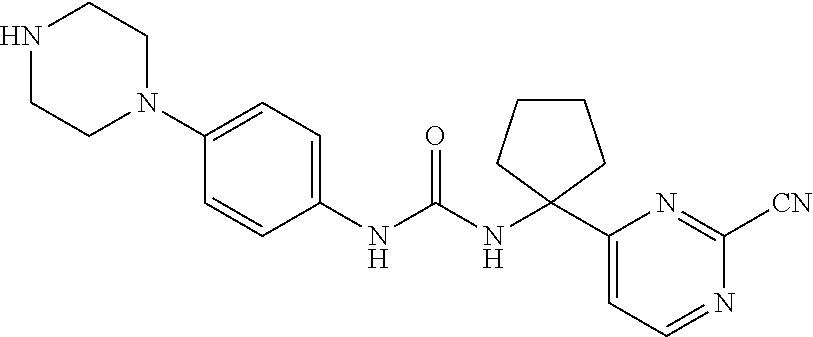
C1(NC(NC2(C3=CC=NC([CN])=N3)CCCC2)=O)=CC=C(N2CCNCC2)C=C1
